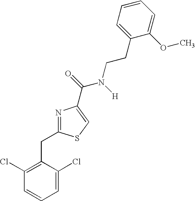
N1=C(CC2=C(Cl)C=CC=C2Cl)SC=C1C(=O)N([H])CCC1=CC=CC=C1OC
